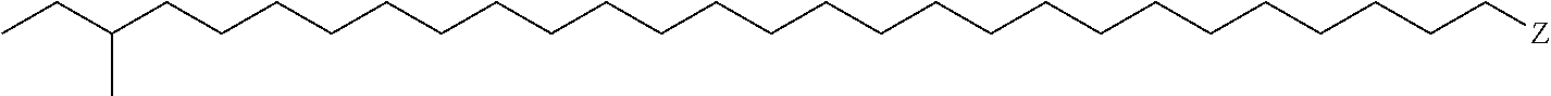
C(CCCCCCCCCCCCCCCCCCC[Z])CCCCCC(CC)C
